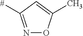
N1=C([#])C=C(C)O1
